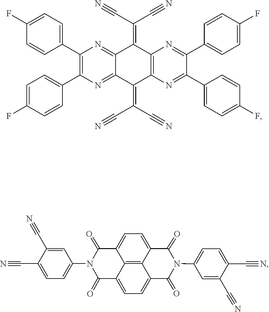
C1(C2=CC=C(F)C=C2)=C(C2=CC=C(F)C=C2)N=C2C(=N1)C(=C(C#N)C#N)C1=C(C2=C(C#N)C#N)N=C(C2=CC=C(F)C=C2)C(C2=CC=C(F)C=C2)=N1.C12=C3C4=CC=C1C(=O)N(C1=CC=C(C#N)C(C#N)=C1)C(=O)C2=CC=C3C(=O)N(C1=CC=C(C#N)C(C#N)=C1)C4=O
